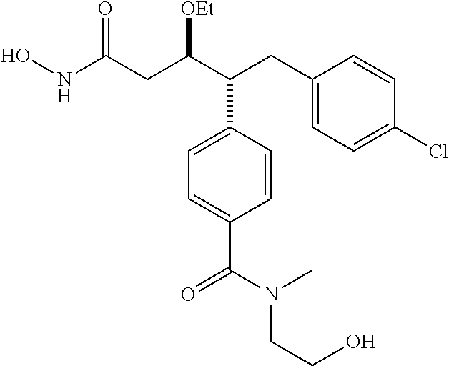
C1=CC(C(C(CC(NO)=O)[OEt])CC2=CC=C(Cl)C=C2)=CC=C1C(=O)N(C)CCO
